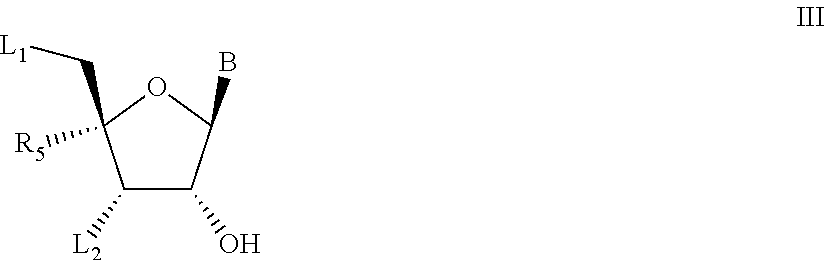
C1([L2])C(O)C(B)OC1(C[L1])[R5]
